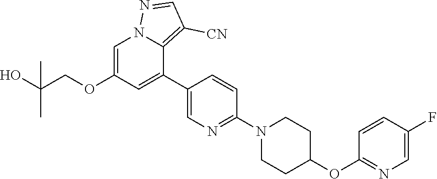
C1=C(OCC(O)(C)C)C=C(C2=CN=C(N3CCC(OC4=NC=C(F)C=C4)CC3)C=C2)C2=C([CN])C=NN12
